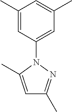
C1(C)=CC(N2C(C)=CC(C)=N2)=CC(C)=C1
